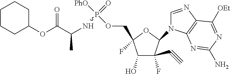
C1(O)C(F)(C#C)C(N2C=NC3=C2N=C(N)N=C3[OEt])OC1(F)COP([PhO])(=O)NC(C)C(OC1CCCCC1)=O
